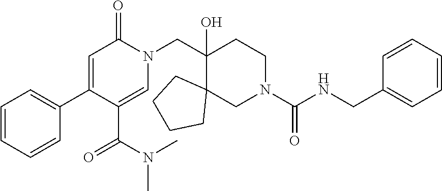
C1(C2=CC=CC=C2)=CC(=O)N(CC2(O)C3(CCCC3)CN(C(=O)NCC3=CC=CC=C3)CC2)C=C1C(N(C)C)=O
